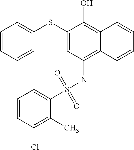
C1=CC=CC(SC2=CC(NS(C3=CC=CC(Cl)=C3C)(=O)=O)=C3C(=C2O)C=CC=C3)=C1
